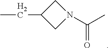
C1(CC)CN(C(C)=O)C1
